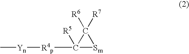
C1([R5])([R4p][Yn]C)[Sm]C1([R6])[R7]
